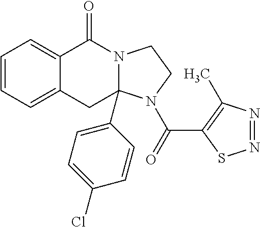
C1=CC=C2C(=C1)C(=O)N1CCN(C(=O)C3=C(C)N=NS3)C1(C1=CC=C(Cl)C=C1)C2
